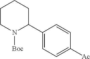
C1(C2N([Boc])CCCC2)=CC=C([Ac])C=C1
